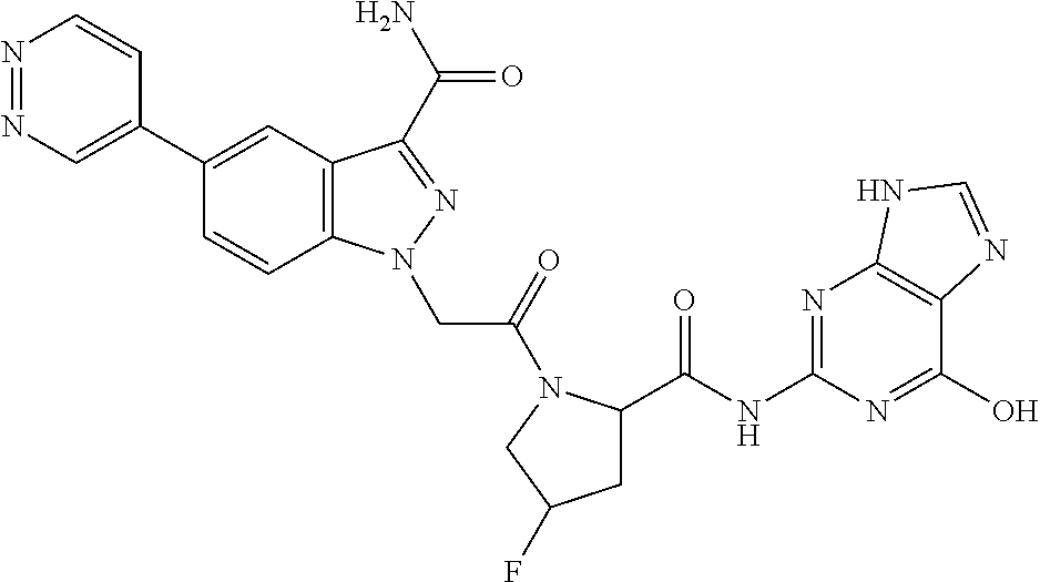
N1=NC=C(C2=CC3=C(C=C2)N(CC(=O)N2C(C(NC4=NC5=C(C(O)=N4)N=CN5)=O)CC(F)C2)N=C3C(N)=O)C=C1
